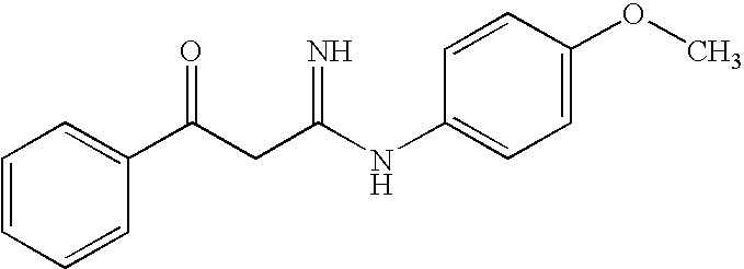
C1=CC=CC(C(CC(NC2=CC=C(OC)C=C2)=N)=O)=C1
